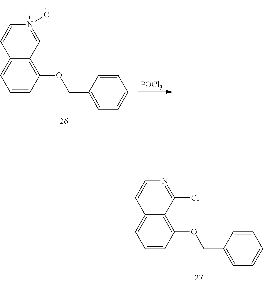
C1=CC(OCC2=CC=CC=C2)=C2C(=C1)C=CN=C2Cl.C1=CC(OCC2=CC=CC=C2)=C2C(=C1)C=CN(O)=C2.[POCl3]
